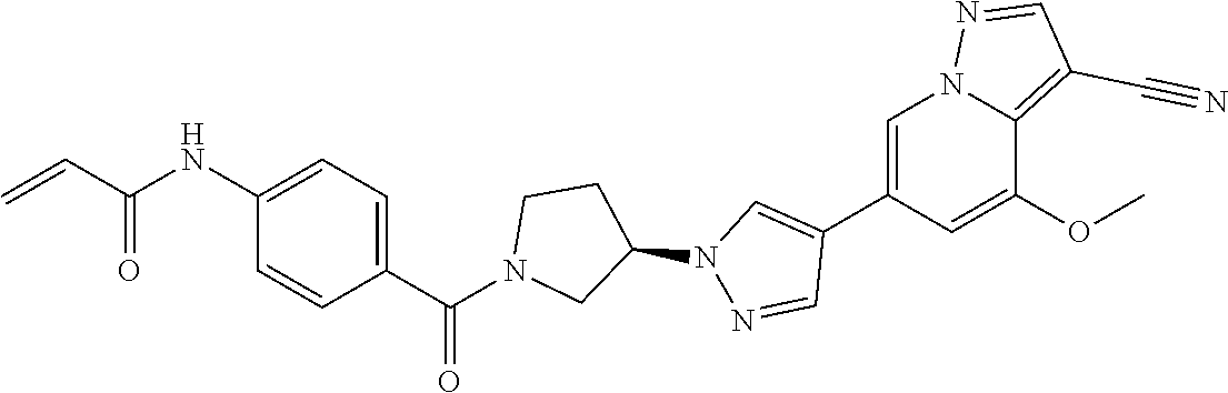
C1=C(C2=CN(C3CCN(C(C4=CC=C(NC(C=C)=O)C=C4)=O)C3)N=C2)C=C(OC)C2=C(C#N)C=NN12
